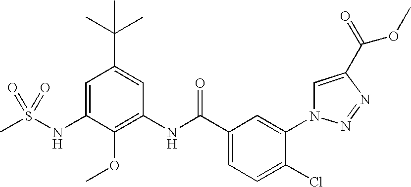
C1=C(NS(C)(=O)=O)C(OC)=C(NC(C2=CC=C(Cl)C(N3C=C(C(=O)OC)N=N3)=C2)=O)C=C1C(C)(C)C
